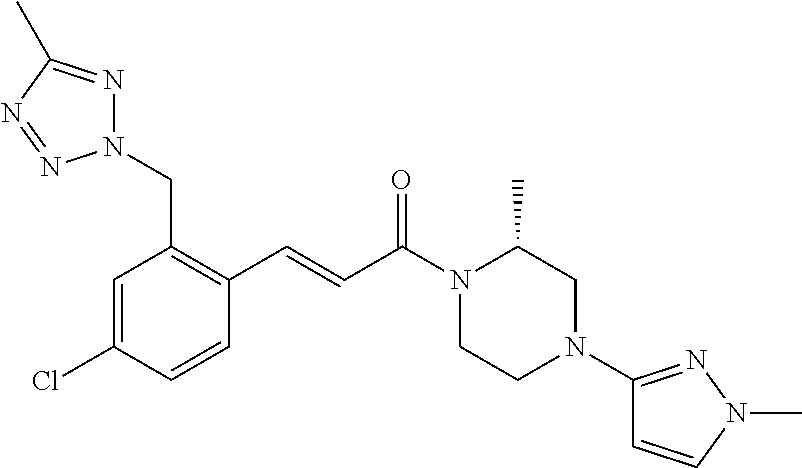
C1(C=CC(N2CCN(C3=NN(C)C=C3)CC2C)=O)=C(CN2N=C(C)N=N2)C=C(Cl)C=C1
